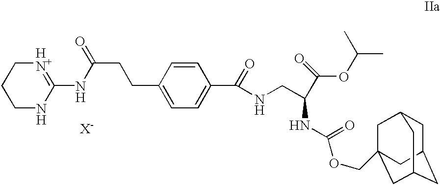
C1NC(NC(CCC2=CC=C(C(=O)NCC(NC(=O)OCC34CC5CC(CC(C3)C5)C4)C(=O)OC(C)C)C=C2)=O)=[HN+]CC1.[X-]
